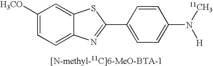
C1([H3CO])=CC=C2C(=C1)SC(C1=CC=C(N([11CH3])[H])C=C1)=N2
